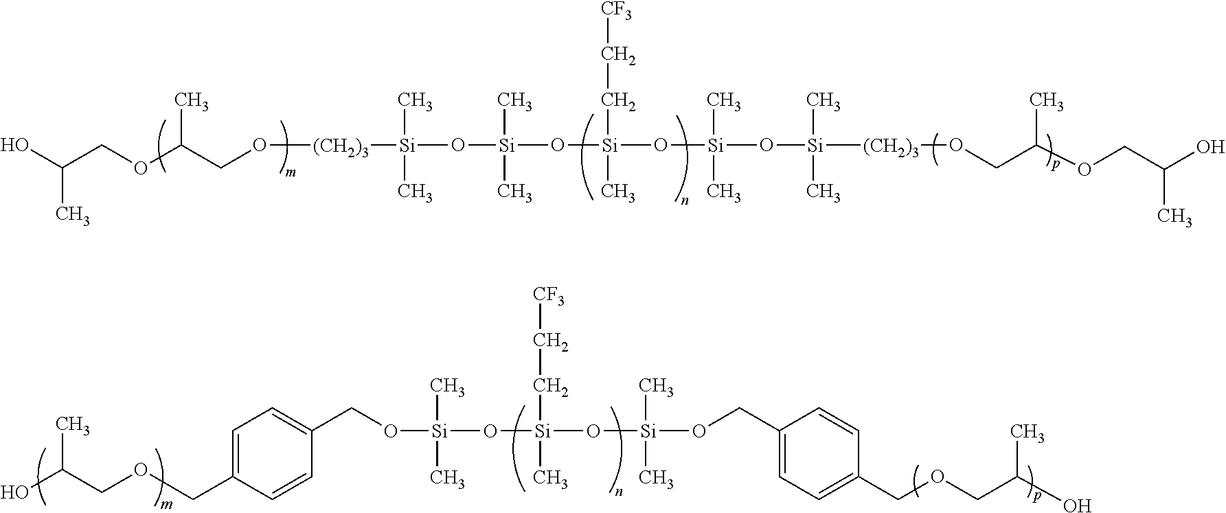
CC(CO[(CH2)3][Si](C)(C)O[Si](C)(C)O[Si](O[Si](C)(C)O[Si](C)(C)[(CH2)3]OCC(C)OCC(O)C)(CC[CF3])C)OCC(O)C.CC(COCC1=CC=C(CO[Si](O[Si](O[Si](OCC2=CC=C(COCC(C)O)C=C2)(C)C)(CC[CF3])C)(C)C)C=C1)O
